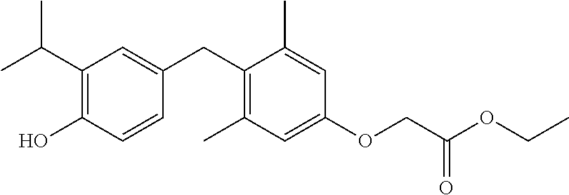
C1(C(C)C)=C(O)C=CC(CC2=C(C)C=C(OCC(OCC)=O)C=C2C)=C1
